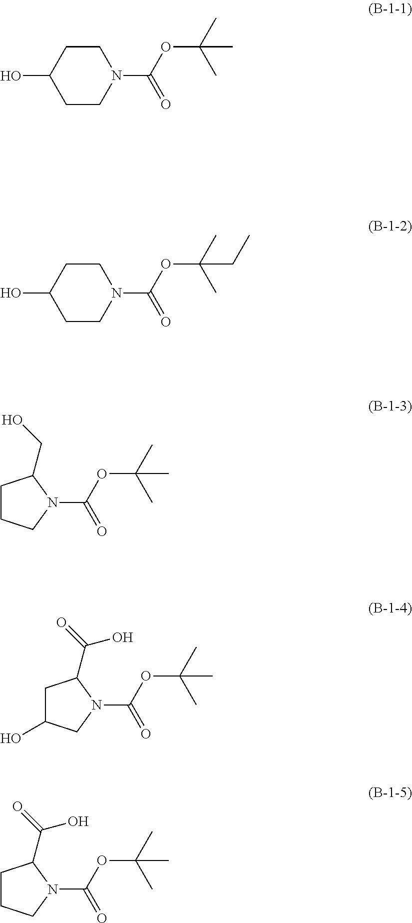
C1CC(O)CCN1C(OC(C)(C)C)=O.C1CC(O)CCN1C(OC(C)(C)CC)=O.C1CCN(C(OC(C)(C)C)=O)C1CO.C1C(O)CN(C(OC(C)(C)C)=O)C1C(=O)O.C1CCN(C(OC(C)(C)C)=O)C1C(=O)O
